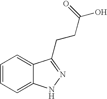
C12=CC=CC=C1NN=C2CCC(O)=O
